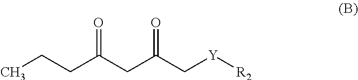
CCCC(CC(C[Y][R2])=O)=O
